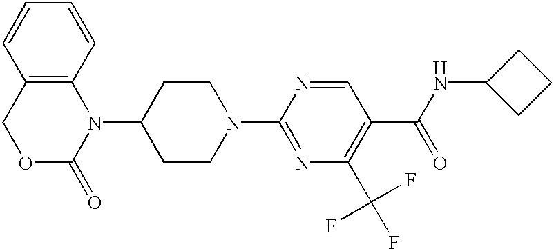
C12=C(C=CC=C1)N(C1CCN(C3=NC(C(F)(F)F)=C(C(=O)NC4CCC4)C=N3)CC1)C(=O)OC2
